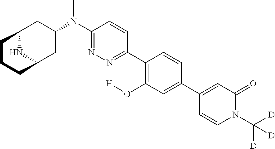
C12NC(CC(N(C3=NN=C(C4=C(O[H])C=C(C5=CC(=O)N(C([D])([D])[D])C=C5)C=C4)C=C3)C)C1)CCC2
